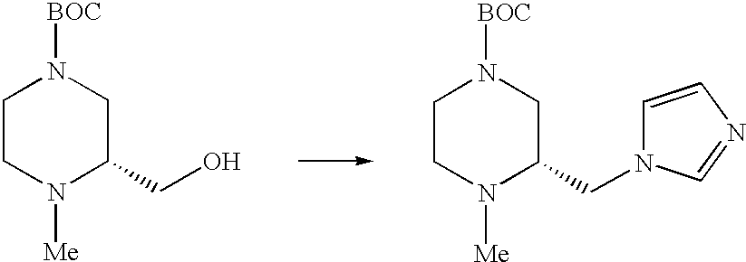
C1CN([Me])C(CO)CN1[BOC].C1CN([Me])C(CN2C=CN=C2)CN1[BOC]
